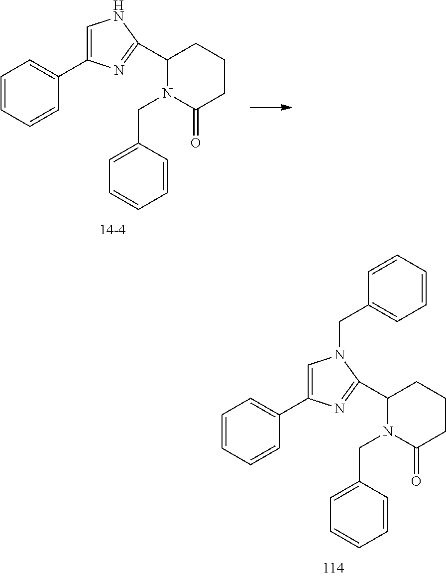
C1(C2=NC(C3=CC=CC=C3)=CN2CC2=CC=CC=C2)N(CC2=CC=CC=C2)C(=O)CCC1.C1(C2=NC(C3=CC=CC=C3)=CN2)N(CC2=CC=CC=C2)C(=O)CCC1
